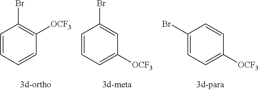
C1=CC=C([OCF3])C=C1Br.C1(Br)=CC=C([OCF3])C=C1.C1=CC=CC([OCF3])=C1Br
